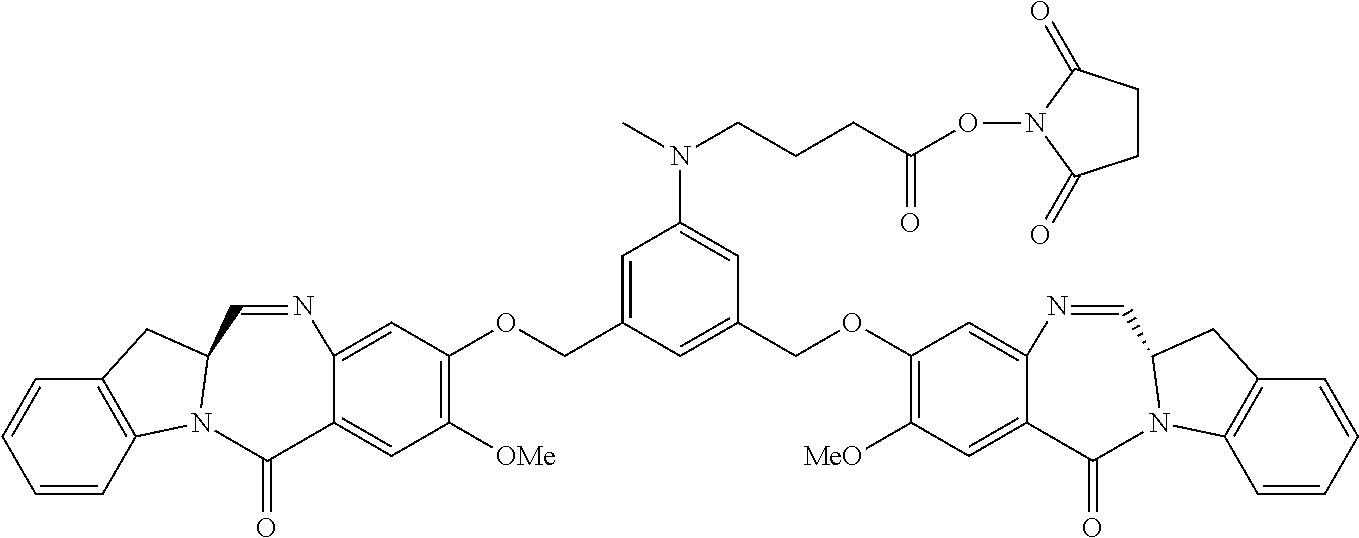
C12=C(C=CC=C1)N1C(C2)C=NC2=CC(OCC3=CC(N(CCCC(ON4C(=O)CCC4=O)=O)C)=CC(COC4=C([MeO])C=C5C(=C4)N=CC4N(C6=C(C=CC=C6)C4)C5=O)=C3)=C([OMe])C=C2C1=O
